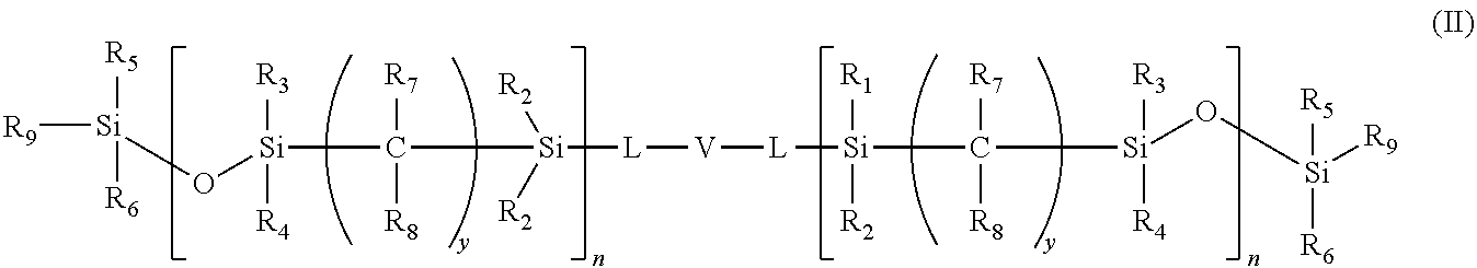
O([Si]([R3])([R4])C([R8])([R7])[Si]([L][V][L][Si]([R1])([R2])C([R8])([R7])[Si]([R3])([R4])O[Si]([R5])([R6])[R9])([R2])[R2])[Si]([R5])([R6])[R9]
